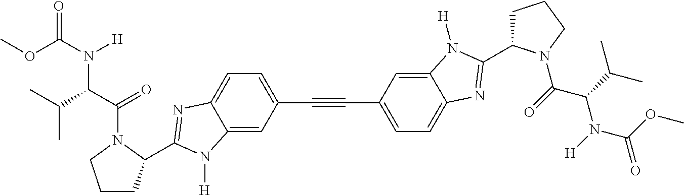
COC(N([H])C(C(C)C)C(=O)N1C(C2=NC3=CC=C(C#CC4=CC=C5C(=C4)N([H])C(C4CCCN4C(=O)C(C(C)C)N(C(=O)OC)[H])=N5)C=C3N2[H])CCC1)=O
